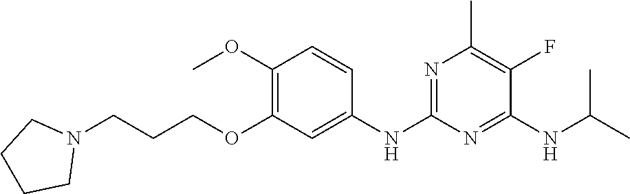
C1(NC(C)C)=NC(NC2=CC(OCCCN3CCCC3)=C(OC)C=C2)=NC(C)=C1F
